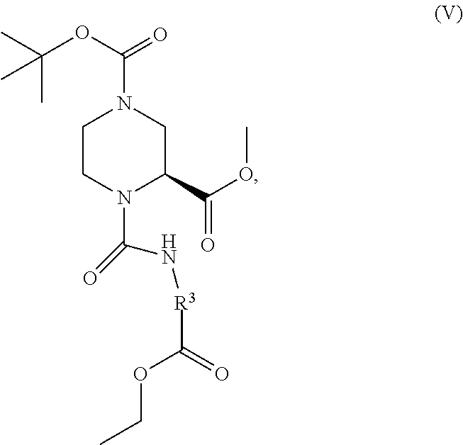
O=C(N1CC(C(=O)OC)N(C(N[R3]C(OCC)=O)=O)CC1)OC(C)(C)C
